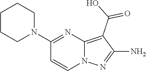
C12=C(C(O)=O)C(N)=NN1C=CC(N1CCCCC1)=N2
